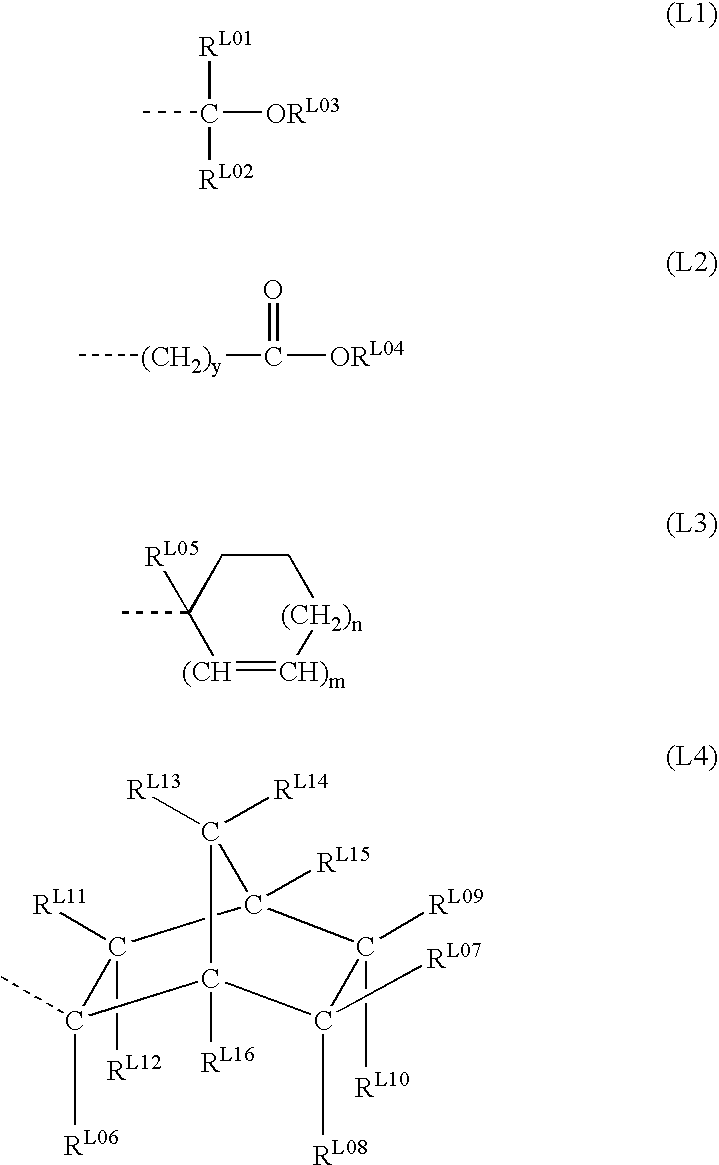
C([RL01])(C)([ORL03])[RL02].C[(CH2)y]C([ORL04])=O.C1([RL05])(C)[(CH]=[CH)m][(CH2)n]CC1.C12([RL16])C(C)([RL06])C([RL11])([RL12])C([RL15])(C([RL10])([RL09])C1([RL07])[RL08])C2([RL13])[RL14]
